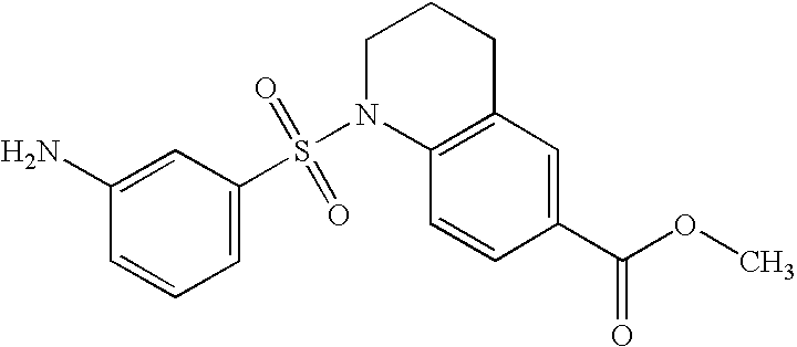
C1(N)=CC(S(N2C3=C(CCC2)C=C(C(OC)=O)C=C3)(=O)=O)=CC=C1
